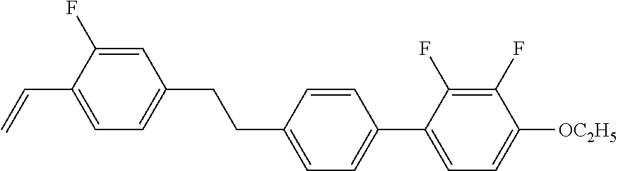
C1=C(F)C(C=C)=CC=C1CCC1=CC=C(C2=CC=C([OC2H5])C(F)=C2F)C=C1
